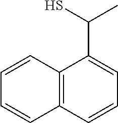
C12=C(C=CC=C1C(C)S)C=CC=C2
